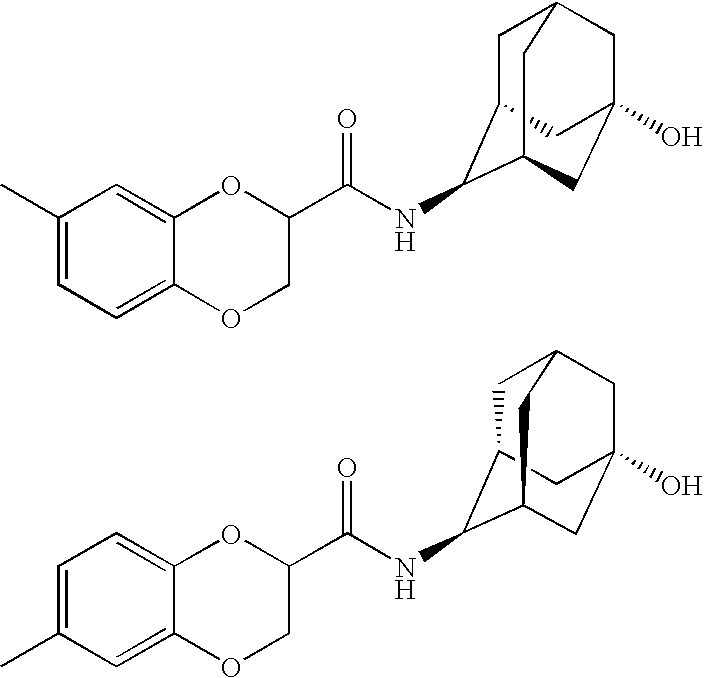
C1(C)=CC=C2C(=C1)OC(C(NC1C3CC4CC(O)(CC1C4)C3)=O)CO2.C1=C(C)C=C2C(=C1)OC(C(NC1C3CC4CC(O)(CC1C4)C3)=O)CO2
